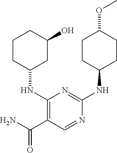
C1CC(NC2=NC(NC3CC(O)CCC3)=C(C(N)=O)C=N2)CCC1OC
